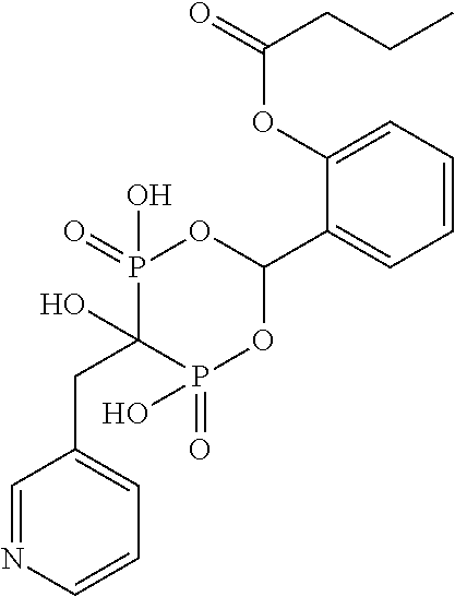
C1=CC=C(OC(=O)CCC)C(C2OP(=O)(O)C(O)(CC3=CC=CN=C3)P(=O)(O)O2)=C1
